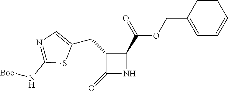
C1(CC2=CN=C(N[Boc])S2)C(=O)NC1C(=O)OCC1=CC=CC=C1
